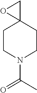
C1CN(C(=O)C)CCC12CO2
